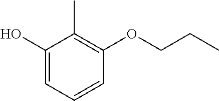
C1(O)=CC=CC(OCCC)=C1C
